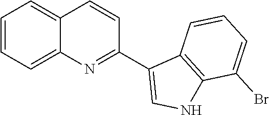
C1=CC=C2C(=C1)C=CC(C1=CNC3=C1C=CC=C3Br)=N2
